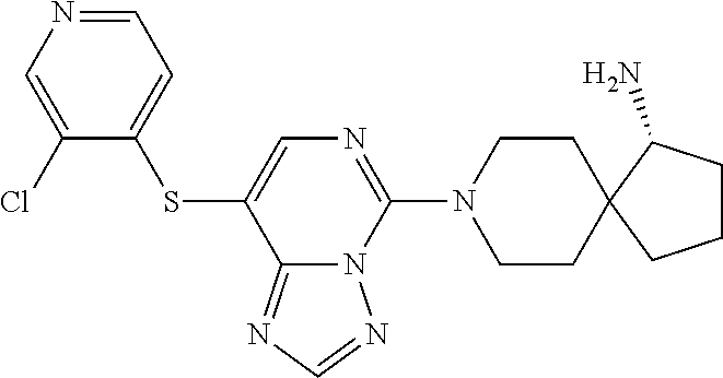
C1CN(C2=NC=C(SC3=CC=NC=C3Cl)C3=NC=NN23)CCC12C(N)CCC2
